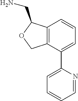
C12=C(C(C3=CC=CC=N3)=CC=C1)COC2CN
